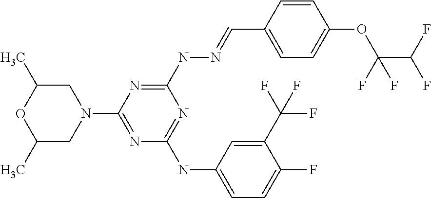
C1(NN=CC2=CC=C(OC(C(F)F)(F)F)C=C2)=NC(N2CC(C)OC(C)C2)=NC(NC2=CC=C(F)C(C(F)(F)F)=C2)=N1
